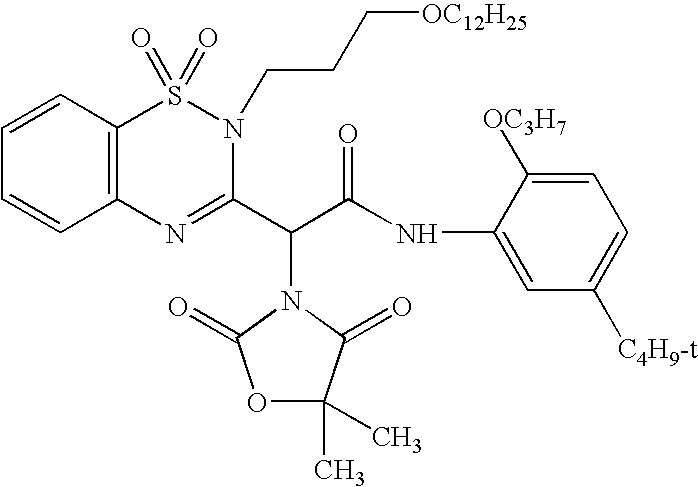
C1(NC(=O)C(C2=NC3=C(S(=O)(=O)N2CCC[OC12H25])C=CC=C3)N2C(=O)C(C)(C)OC2=O)=CC([C4H9-t])=CC=C1[OC3H7]
